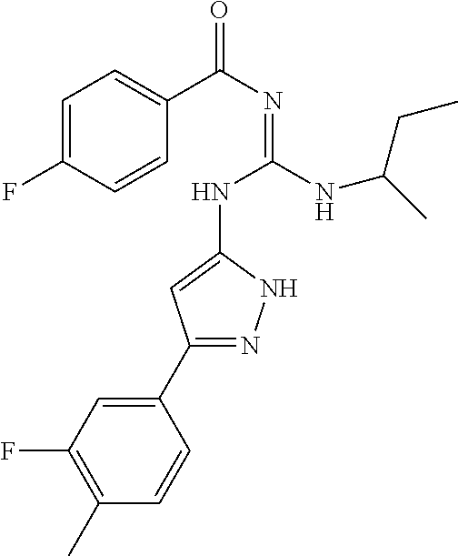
C1=C(F)C=CC(C(N=C(NC2=CC(C3=CC(F)=C(C)C=C3)=NN2)NC(C)CC)=O)=C1
